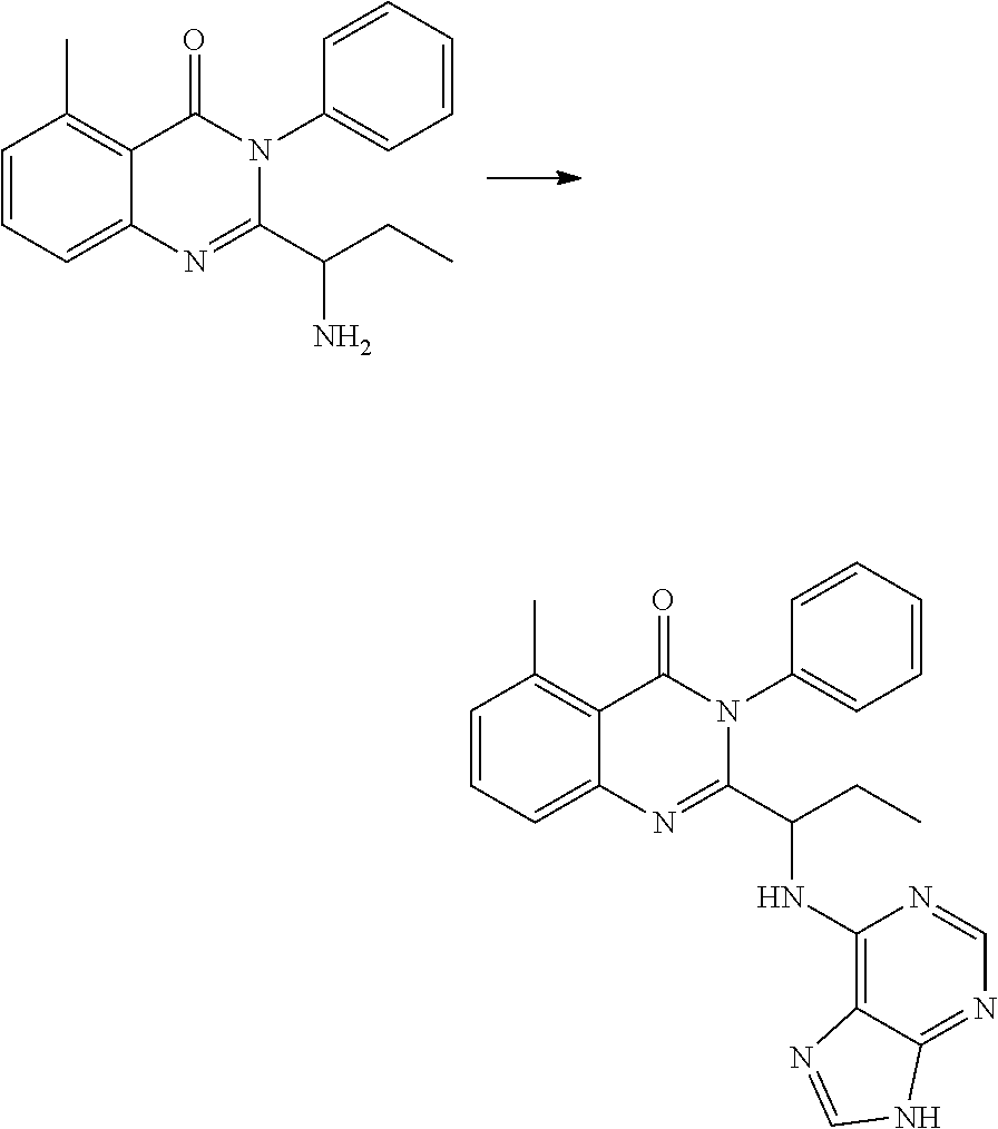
C1=CC=C2C(=C1C)C(=O)N(C1=CC=CC=C1)C(C(CC)N)=N2.C1=CC=C2C(=C1C)C(=O)N(C1=CC=CC=C1)C(C(NC1=C3C(=NC=N1)NC=N3)CC)=N2
